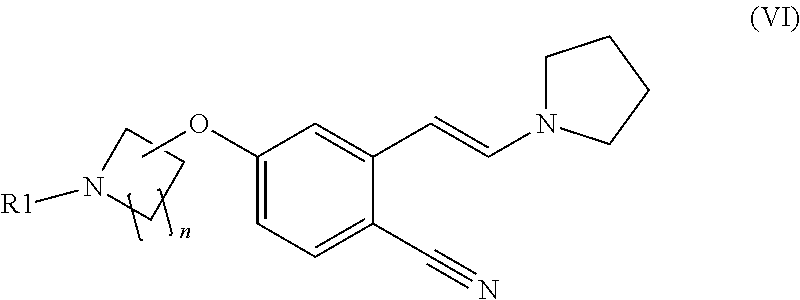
C1N([R1])CC1.C1(OC)=CC=C(C#N)C(C=CN2CCCC2)=C1
